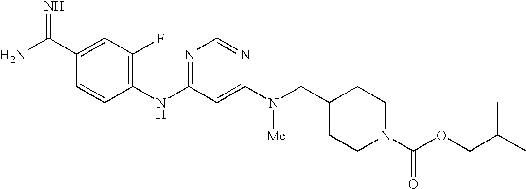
C1(C(N)=N)=CC(F)=C(NC2=NC=NC(N(CC3CCN(C(=O)OCC(C)C)CC3)[Me])=C2)C=C1
